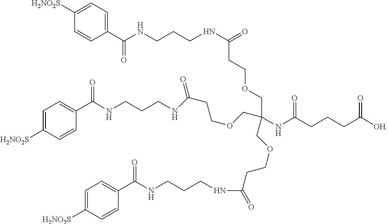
C1([H2NO2S])=CC=C(C(NCCCNC(=O)CCOCC(COCCC(NCCCNC(C2=CC=C([H2NO2S])C=C2)=O)=O)(COCCC(NCCCNC(C2=CC=C([H2NO2S])C=C2)=O)=O)NC(CCCC(=O)[OH])=O)=O)C=C1
